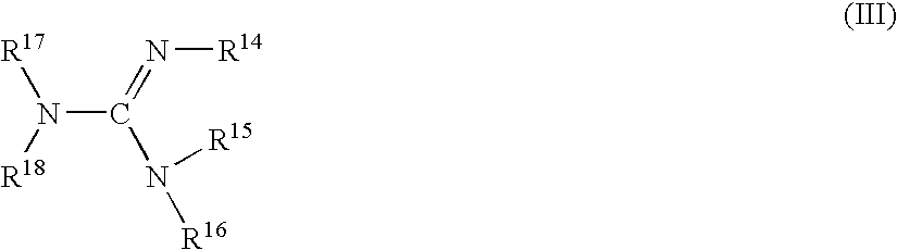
[R17]N(C(=N[R14])N([R15])[R16])[R18]
